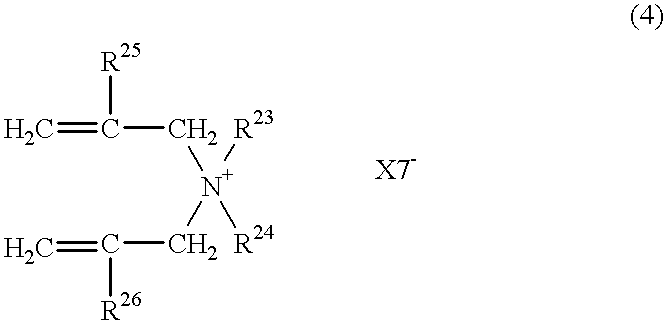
C=C([R25])C[N+]([R24])([R23])CC([R26])=C
